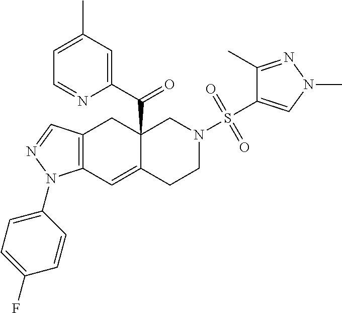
C12(C(C3=CC(C)=CC=N3)=O)C(=CC3=C(C1)C=NN3C1=CC=C(F)C=C1)CCN(S(=O)(=O)C1=CN(C)N=C1C)C2
